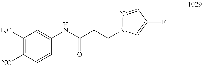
C1([F3C])=C([NC])C=CC(NC(CCN2N=CC(F)=C2)=O)=C1
